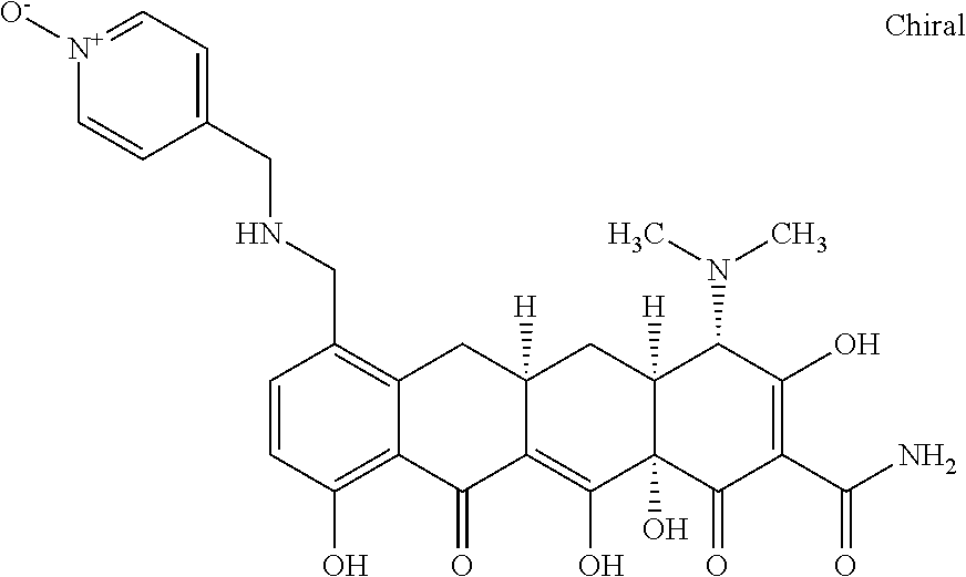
C1=CC(O)=C2C(=C1CNCC1=CC=[N+]([O-])C=C1)CC1([H])C(=C(O)C3(O)C([H])(C1)C(N(C)C)C(O)=C(C(N)=O)C3=O)C2=O
